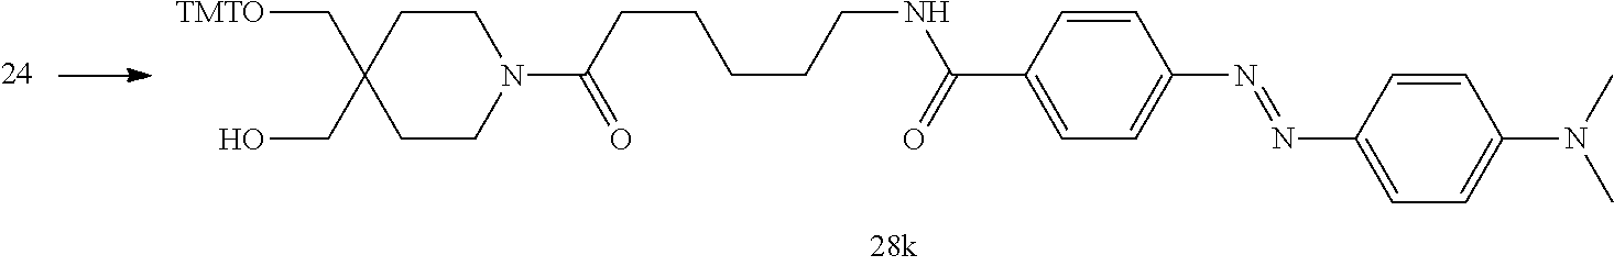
C1=CC(N=NC2=CC=C(C(=O)NCCCCCC(N3CCC(CO)(C[TMTO])CC3)=O)C=C2)=CC=C1N(C)C
